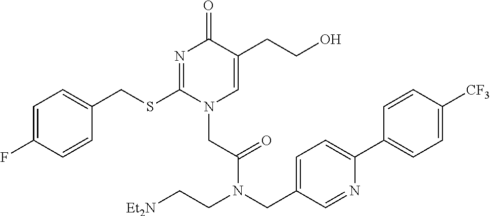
C1=C(F)C=CC(CSC2=NC(=O)C(CCO)=CN2CC(=O)N(CC2=CC=C(C3=CC=C([CF3])C=C3)N=C2)CC[Et2N])=C1
